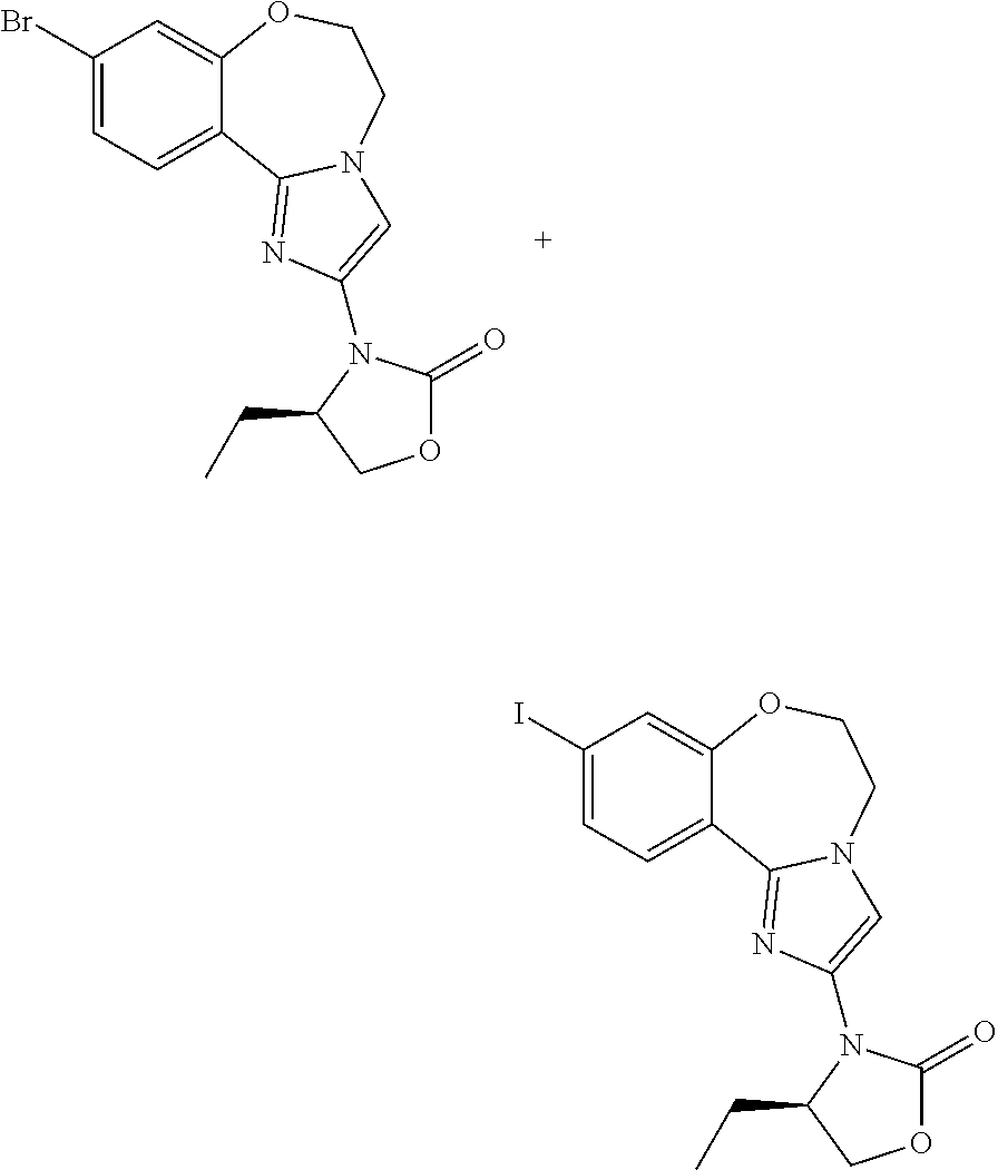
C1(Br)=CC=C2C(=C1)OCCN1C2=NC(N2C(=O)OCC2CC)=C1.C1(I)=CC=C2C(=C1)OCCN1C2=NC(N2C(=O)OCC2CC)=C1
